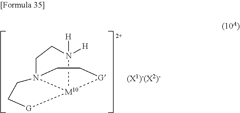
N123CC[G][M10]1([G]CC2)N([H])([H])CC3
